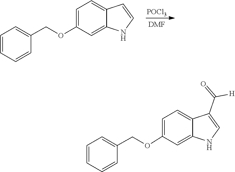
C1=C(COC2=CC=C3C=CNC3=C2)C=CC=C1.[POCl3].[DMF].C12=CC=C(OCC3=CC=CC=C3)C=C1NC=C2C(=O)[H]
